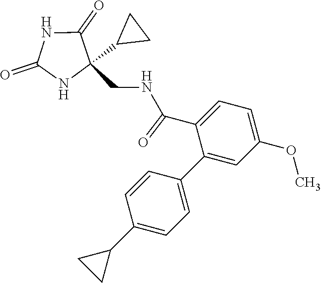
C1=C(C(NCC2(C3CC3)C(=O)NC(=O)N2)=O)C(C2=CC=C(C3CC3)C=C2)=CC(OC)=C1
